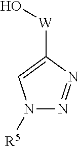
N1([R5])N=NC([W]O)=C1
